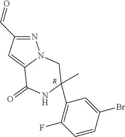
C12=CC(C=O)=NN1CC(C1=C(F)C=CC(Br)=C1)(C)NC2=O.[R]
